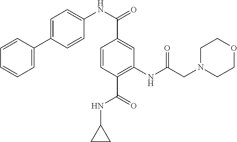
C1=CC(C2=CC=C(NC(=O)C3=CC(NC(=O)CN4CCOCC4)=C(C(=O)NC4CC4)C=C3)C=C2)=CC=C1
